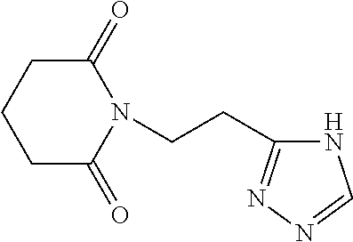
C1(=O)CCCC(=O)N1CCC1=NN=CN1
